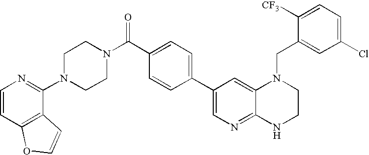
C1(C2=CC=C(C(=O)N3CCN(C4=NC=CC5=C4C=CO5)CC3)C=C2)=CN=C2C(=C1)N(CC1=CC(Cl)=CC=C1[CF3])CCN2
